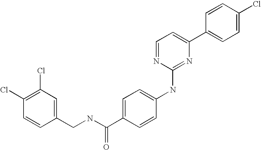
C1=CC(C2=CC=NC(NC3=CC=C(C(NCC4=CC(Cl)=C(Cl)C=C4)=O)C=C3)=N2)=CC=C1Cl
